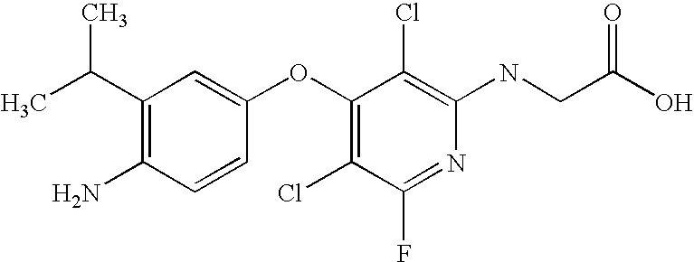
N(C1=C(Cl)C(OC2=CC(C(C)C)=C(N)C=C2)=C(Cl)C(F)=N1)CC(O)=O
